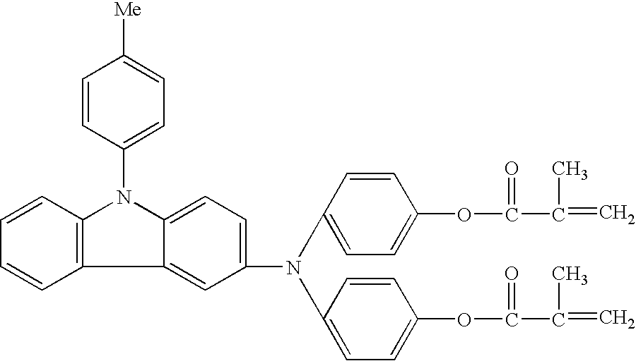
C1(N(C2=CC=C(OC(=O)C(C)=C)C=C2)C2=CC=C(OC(=O)C(C)=C)C=C2)=CC=C2C(=C1)C1=C(N2C2=CC=C([Me])C=C2)C=CC=C1
